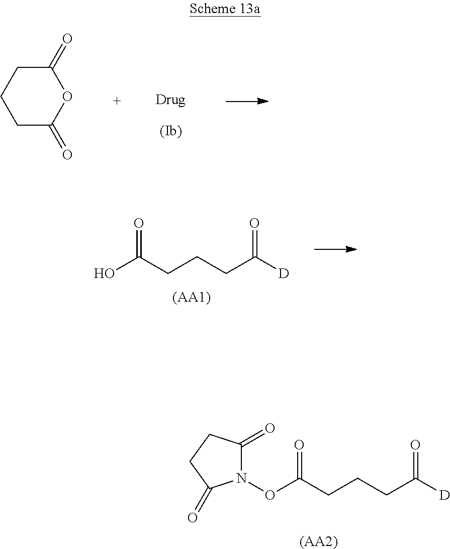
[(AA2)].O(C(CCCC([D])=O)=O)N1C(=O)CCC1=O.C1C(=O)OC(=O)CC1.OC(CCCC([D])=O)=O.[(AA1)]
